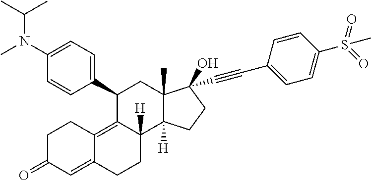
N(C1=CC=C(C2C3=C4C(=CC(=O)CC4)CCC3([H])C3([H])C(C)(C2)C(O)(C#CC2=CC=C(S(=O)(=O)C)C=C2)CC3)C=C1)(C)C(C)C
